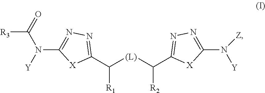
[R3]C(N([Y])C1=NN=C(C([(L)]C(C2=NN=C(N([Z])[Y])[X]2)[R2])[R1])[X]1)=O
